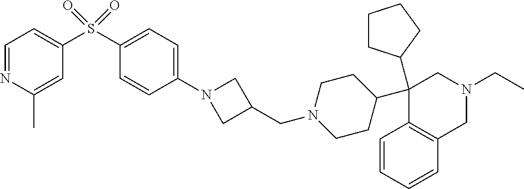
C1(C2CCCC2)(C2CCN(CC3CN(C4=CC=C(S(=O)(=O)C5=CC=NC(C)=C5)C=C4)C3)CC2)C2=C(CN(CC)C1)C=CC=C2
